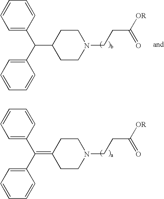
C1=C(C(C2=CC=CC=C2)=C2CCN(CCC([OR])=O)CC2)C=CC=C1.C1=C(C(C2=CC=CC=C2)C2CCN(CCC([OR])=O)CC2)C=CC=C1
